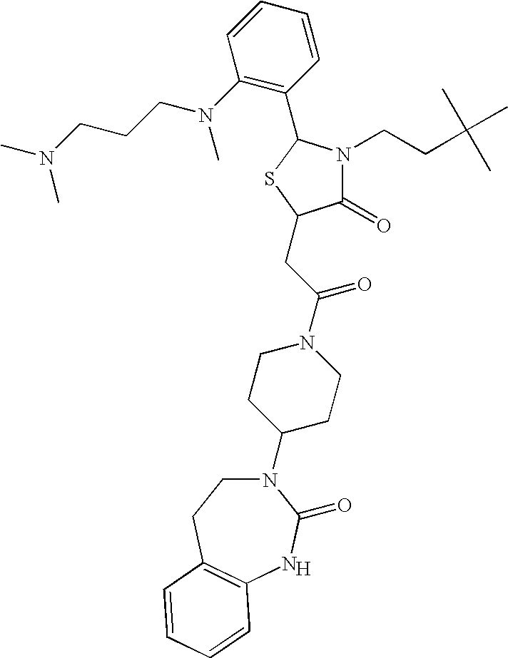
[H].N1(C2CCN(C(CC3C(=O)N(CCC(C)(C)C)C(C4=C(N(CCCN(C)C)C)C=CC=C4)S3)=O)CC2)CCC2=C(NC1=O)C=CC=C2
